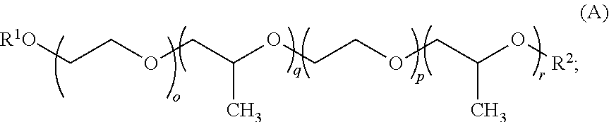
[R1O]CCOCC(OCCOCC(O[R2])C)C
